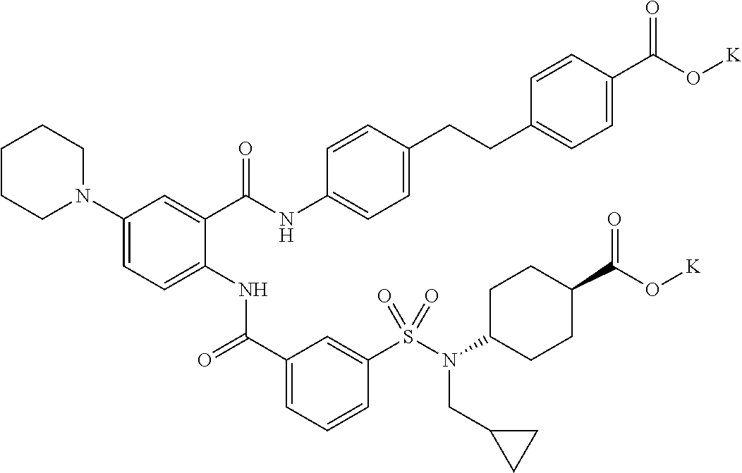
C1(N2CCCCC2)=CC=C(NC(C2=CC=CC(S(N(CC3CC3)C3CCC(C(=O)O[K])CC3)(=O)=O)=C2)=O)C(C(NC2=CC=C(CCC3=CC=C(C(O[K])=O)C=C3)C=C2)=O)=C1
